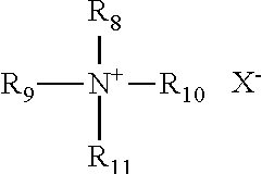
[R9][N+]([R8])([R11])[R10].[X-]
